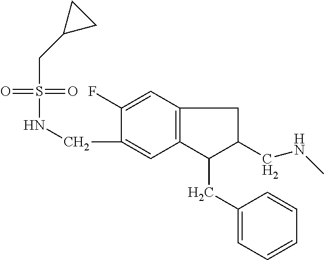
C12=C(C=C(F)C(CNS(=O)(=O)CC3CC3)=C1)CC(CNC)C2CC1=CC=CC=C1
